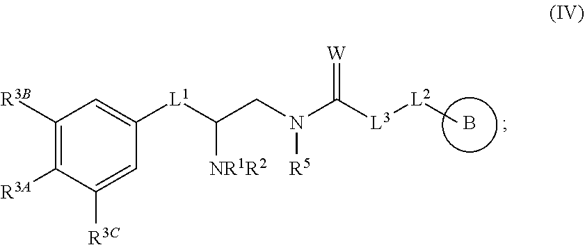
B.C1([R3B])=C([R3A])C([R3C])=CC([L1]C(CN(C([L3][L2]C)=[W])[R5])[NR1R2])=C1
